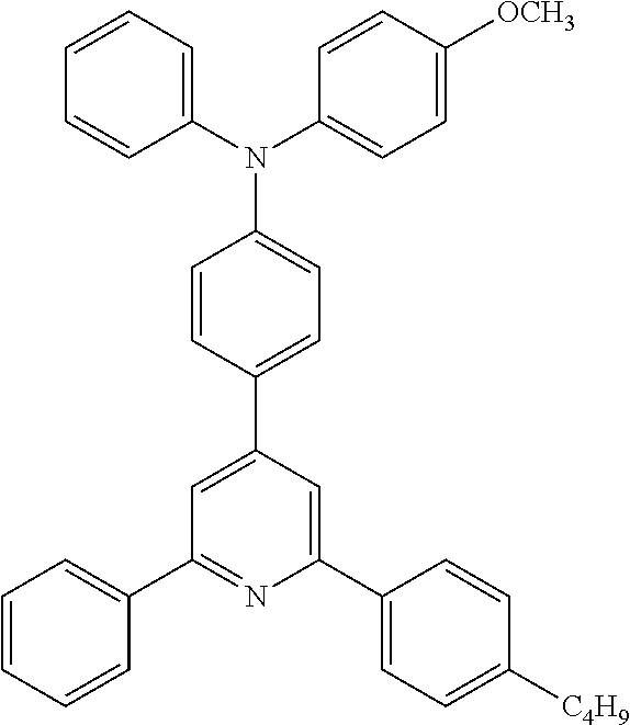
C1=CC=CC(C2=NC(C3=CC=C([C4H9])C=C3)=CC(C3=CC=C(N(C4=CC=CC=C4)C4=CC=C([OCH3])C=C4)C=C3)=C2)=C1
